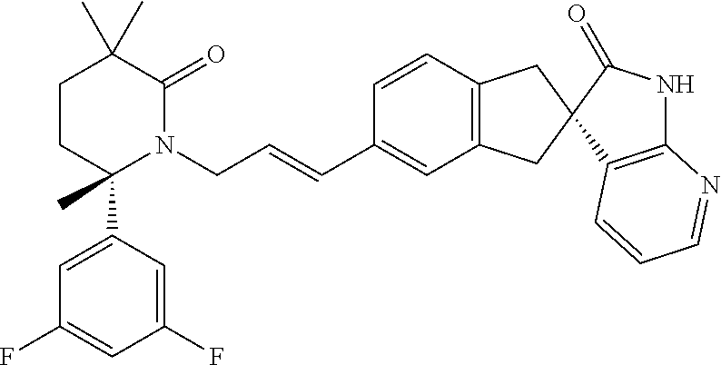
CC1(C)CCC(C2=CC(F)=CC(F)=C2)(C)N(CC=CC2=CC3=C(C=C2)CC2(C3)C3=C(NC2=O)N=CC=C3)C1=O
